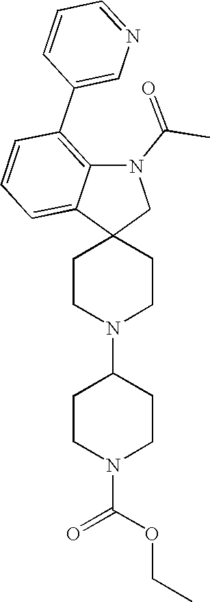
C1CN(C2CCN(C(OCC)=O)CC2)CCC12CN(C(=O)C)C1=C(C3=CN=CC=C3)C=CC=C21
